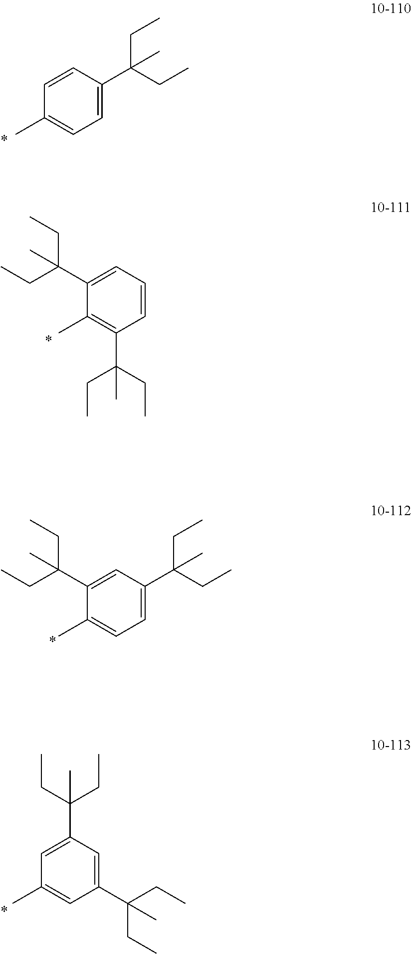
C1=C(C(CC)(C)CC)C=CC(C)=C1.C1=CC=C(C(CC)(CC)C)C(C)=C1C(CC)(CC)C.C1=C(C(CC)(CC)C)C=C(C(CC)(CC)C)C(C)=C1.C1(C(CC)(CC)C)=CC(C(CC)(CC)C)=CC(C)=C1
